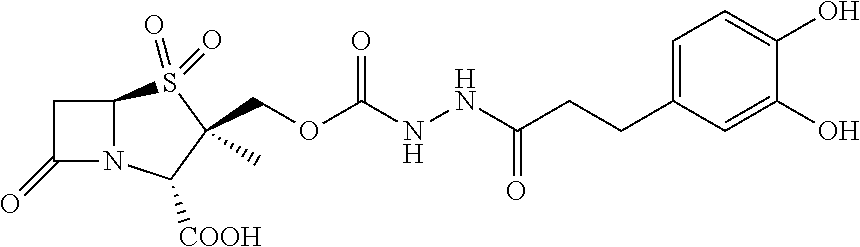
C1C(=O)N2C1S(=O)(=O)C(C)(COC(NNC(CCC1=CC=C(O)C(O)=C1)=O)=O)C2[COOH]
